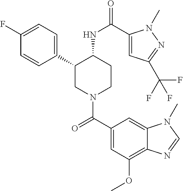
C1(F)=CC=C(C2CN(C(C3=CC(OC)=C4C(=C3)N(C)C=N4)=O)CCC2NC(=O)C2=CC(C(F)(F)F)=NN2C)C=C1
